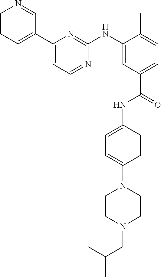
C1=CC=C(C2=CC=NC(NC3=CC(C(=O)NC4=CC=C(N5CCN(CC(C)C)CC5)C=C4)=CC=C3C)=N2)C=N1
